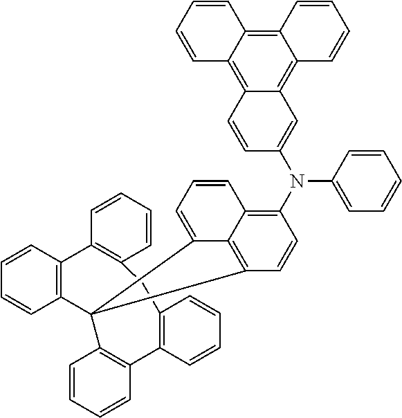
C12=C3C(=C4C(=C1C=C(N(C1=C5C6=C(C=C1)C1(C6=CC=C5)C5=C(C6=C(C=CC=C6)CC6=C(C7=C1C=CC=C7)C=CC=C6)C=CC=C5)C1=CC=CC=C1)C=C2)C=CC=C4)C=CC=C3
